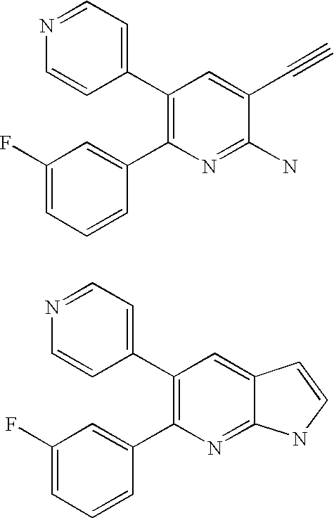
N1=CC=C(C2=C(C3=CC(F)=CC=C3)N=C(N)C(C#C)=C2)C=C1.N1=CC=C(C2=C(C3=CC(F)=CC=C3)N=C3C(=C2)C=CN3)C=C1
